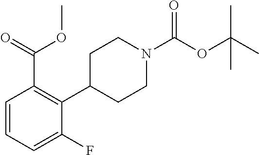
O(C(N1CCC(C2=C(C(=O)OC)C=CC=C2F)CC1)=O)C(C)(C)C
